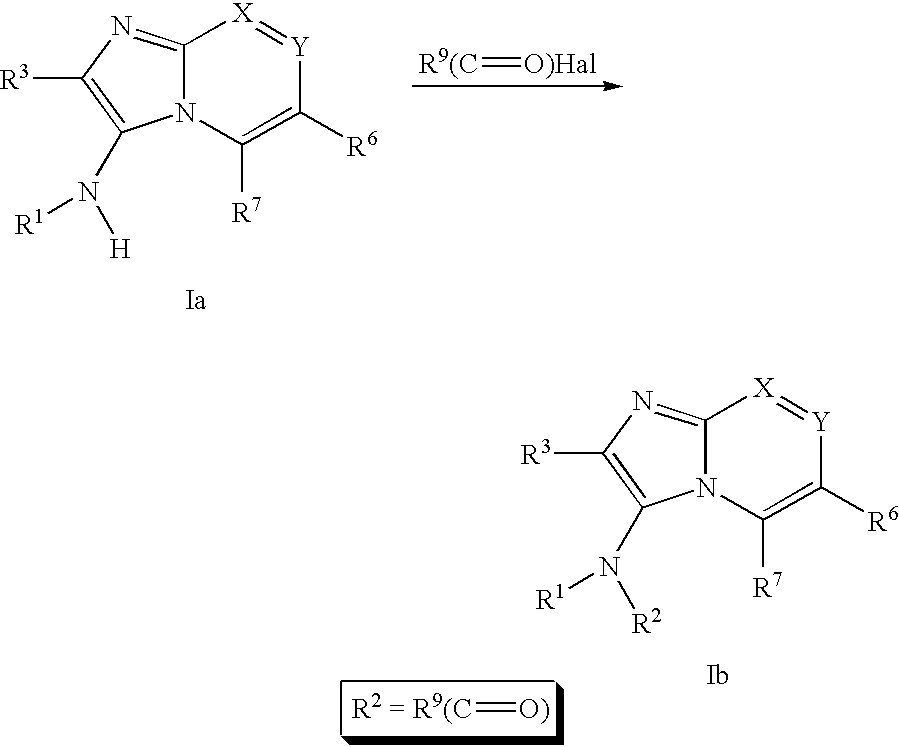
C12=NC([R3])=C(N([H])[R1])N1C([R7])=C([R6])[Y]=[X]2.[R9(C]=[O)Hal].C12=NC([R3])=C(N([R2])[R1])N1C([R7])=C([R6])[Y]=[X]2.[R2 = R9(C]=[O)]
